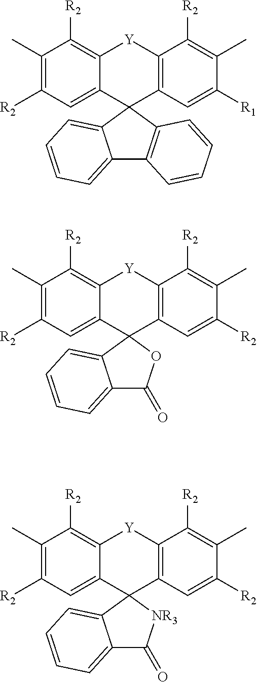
C12=C([R2])C(C)=C([R2])C=C1C1(C3=C([Y]2)C([R2])=C(C)C([R1])=C3)C2=CC=CC=C2C2=C1C=CC=C2.C12=C([R2])C(C)=C([R2])C=C1C1(C3=C([Y]2)C([R2])=C(C)C([R2])=C3)C2=CC=CC=C2C(=O)O1.C12=C([R2])C(C)=C([R2])C=C1C1(C3=C([Y]2)C([R2])=C(C)C([R2])=C3)C2=CC=CC=C2C(=O)[NR3]1
